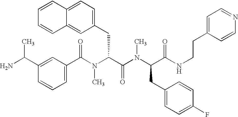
C1(C(N(C(C(N(C(C(NCCC2=CC=NC=C2)=O)CC2=CC=C(F)C=C2)C)=O)CC2=CC=C3C(=C2)C=CC=C3)C)=O)=CC=CC(C(N)C)=C1
